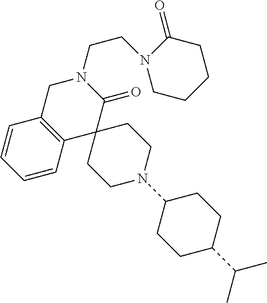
C1C2=C(C3(C(=O)N1CCN1CCCCC1=O)CCN(C1CCC(C(C)C)CC1)CC3)C=CC=C2
